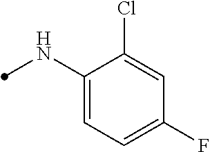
C1(NC)=CC=C(F)C=C1Cl
